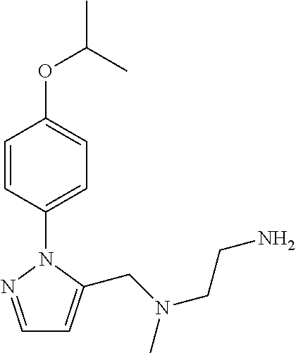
C1=NN(C2=CC=C(OC(C)C)C=C2)C(CN(C)CCN)=C1
